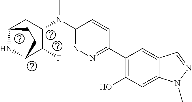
C1(C2=C(O)C=C3C(=C2)C=NN3C)=NN=C(N(C2CC3NC(C2F)CC3)C)C=C1
